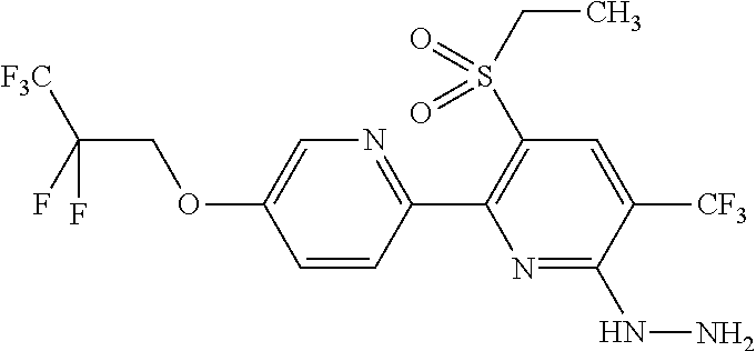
C(COC1=CN=C(C2=C(S(CC)(=O)=O)C=C([CF3])C(NN)=N2)C=C1)(F)([F3C])F
